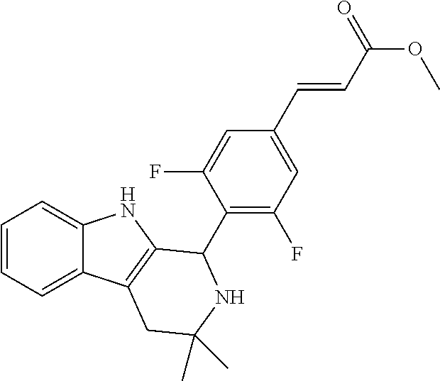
C1=CC=C2C(=C1)NC1=C2CC(C)(C)NC1C1=C(F)C=C(C=CC(OC)=O)C=C1F
